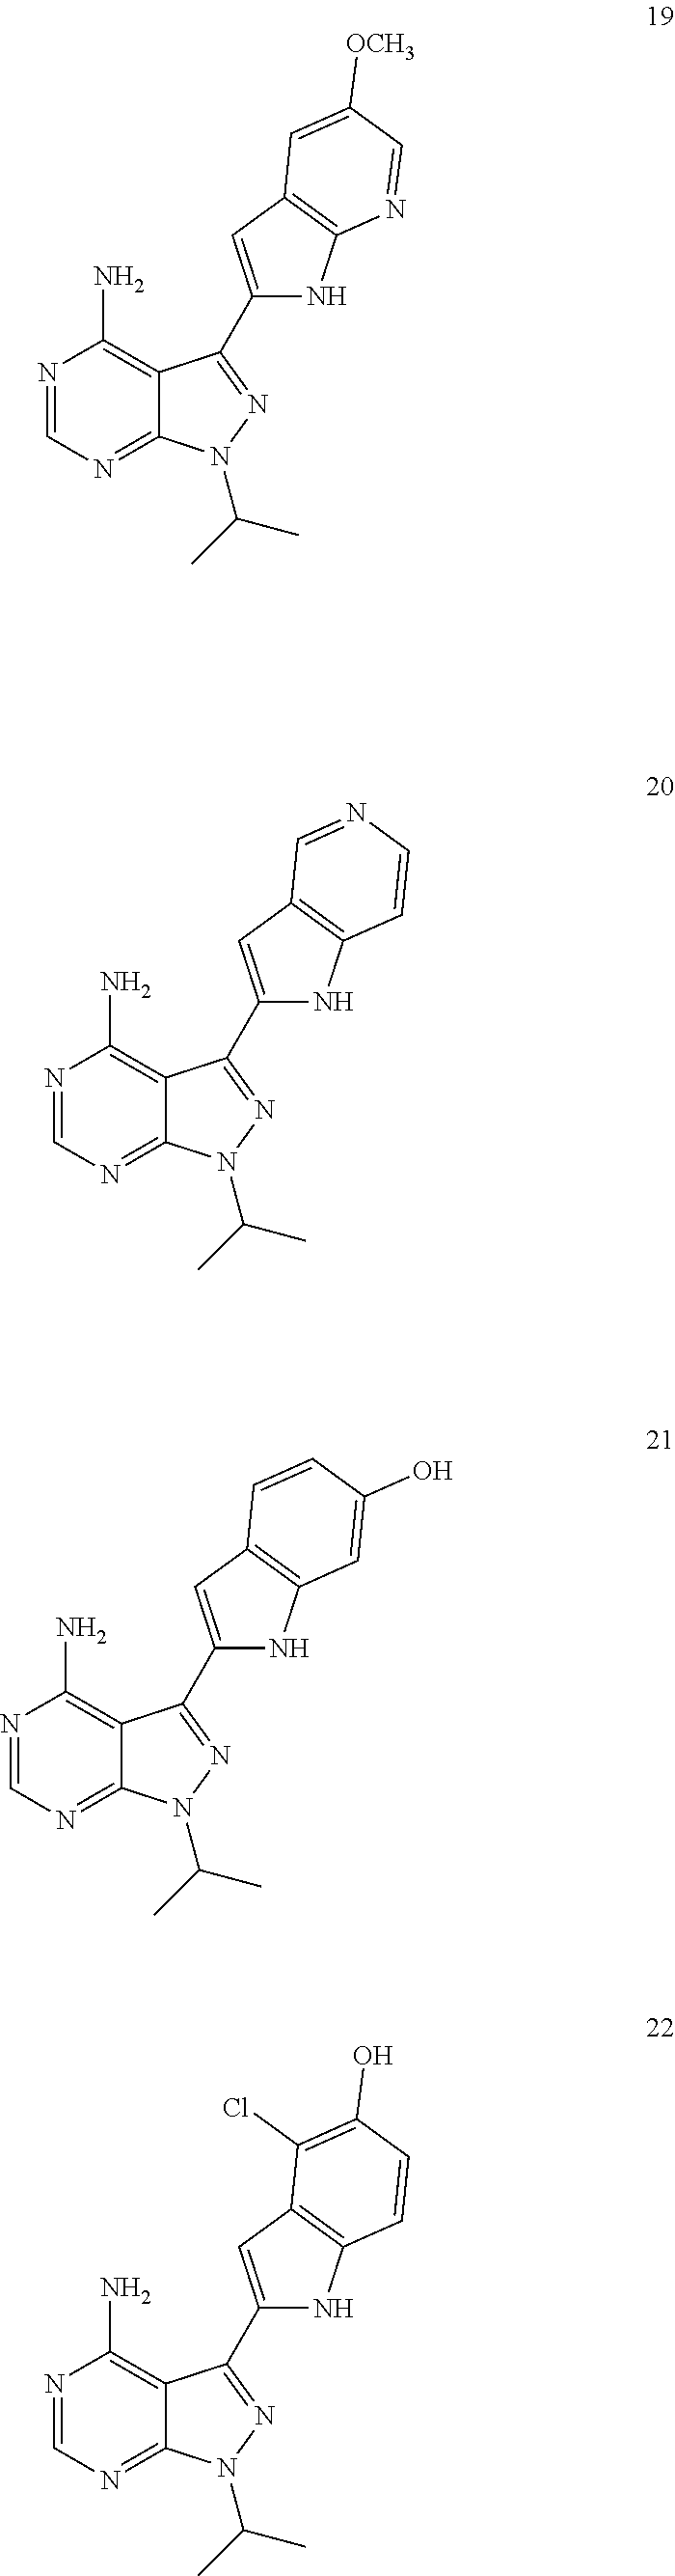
N1=CN=C2C(=C1N)C(C1=CC3=C(N1)N=CC([OCH3])=C3)=NN2C(C)C.N1=CN=C2C(=C1N)C(C1=CC3=C(N1)C=C(O)C=C3)=NN2C(C)C.N1=CN=C2C(=C1N)C(C1=CC3=C(N1)C=CC(O)=C3Cl)=NN2C(C)C.N1=CN=C2C(=C1N)C(C1=CC3=C(N1)C=CN=C3)=NN2C(C)C
